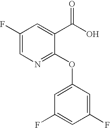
C1(F)=CN=C(OC2=CC(F)=CC(F)=C2)C(C(O)=O)=C1
